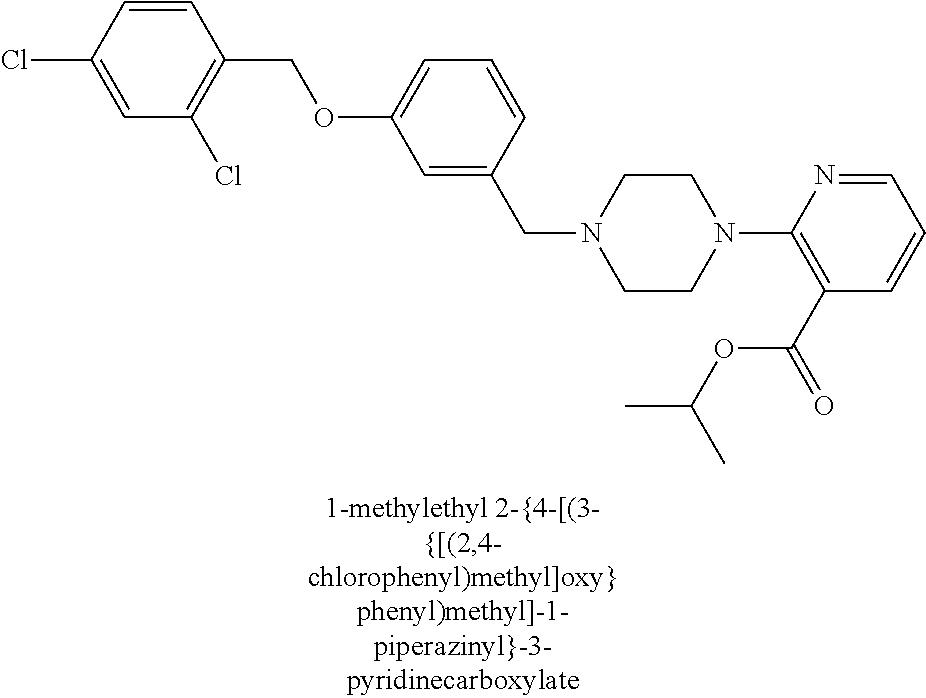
C1=C(CN2CCN(C3=C(C(=O)OC(C)C)C=CC=N3)CC2)C=CC=C1OCC1=C(Cl)C=C(Cl)C=C1
